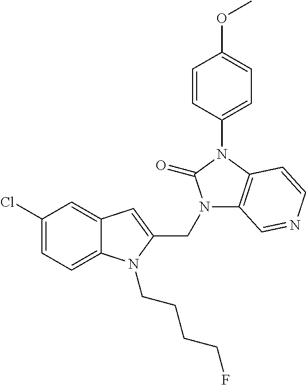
C12=CC(Cl)=CC=C1N(CCCCF)C(CN1C3=C(N(C4=CC=C(OC)C=C4)C1=O)C=CN=C3)=C2
